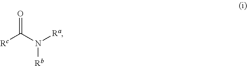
O=C([Rc])N([Rb])[Ra]
